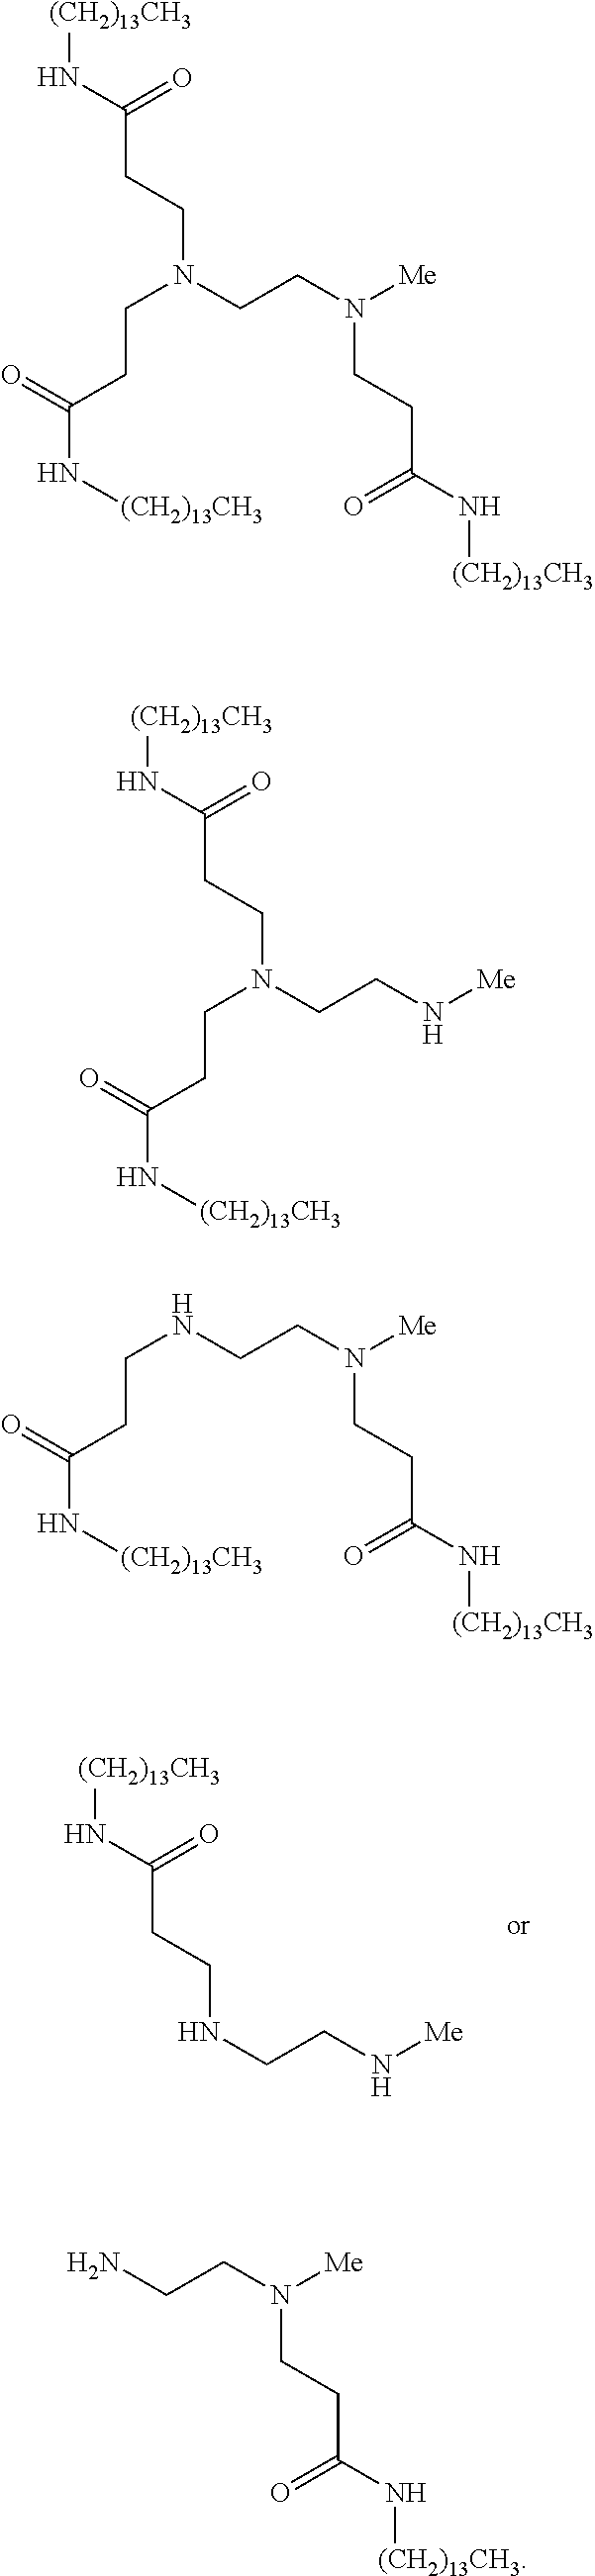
[(CH2)13CH3]NC(CCNCCN[Me])=O.[(CH2)13CH3]NC(CCN(CCN(CCC(N[(CH2)13CH3])=O)[Me])CCC(N[(CH2)13CH3])=O)=O.[(CH2)13CH3]NC(CCN(CCN[Me])CCC(N[(CH2)13CH3])=O)=O.N(CCN([Me])CCC(N[(CH2)13CH3])=O)CCC(N[(CH2)13CH3])=O.NCCN([Me])CCC(N[(CH2)13CH3])=O
